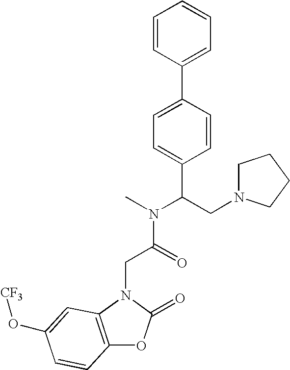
C12=C(N(CC(=O)N(C(CN3CCCC3)C3=CC=C(C4=CC=CC=C4)C=C3)C)C(=O)O1)C=C(O[CF3])C=C2
